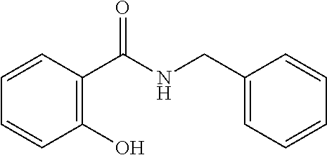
C1(O)=C(C(NCC2=CC=CC=C2)=O)C=CC=C1
